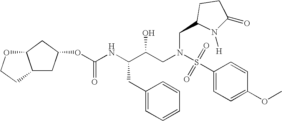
O(C(NC(C(CN(CC1N([H])C(=O)CC1)S(C1=CC=C(OC)C=C1)(=O)=O)O)CC1=CC=CC=C1)=O)C1CC2C(C1)OCC2
